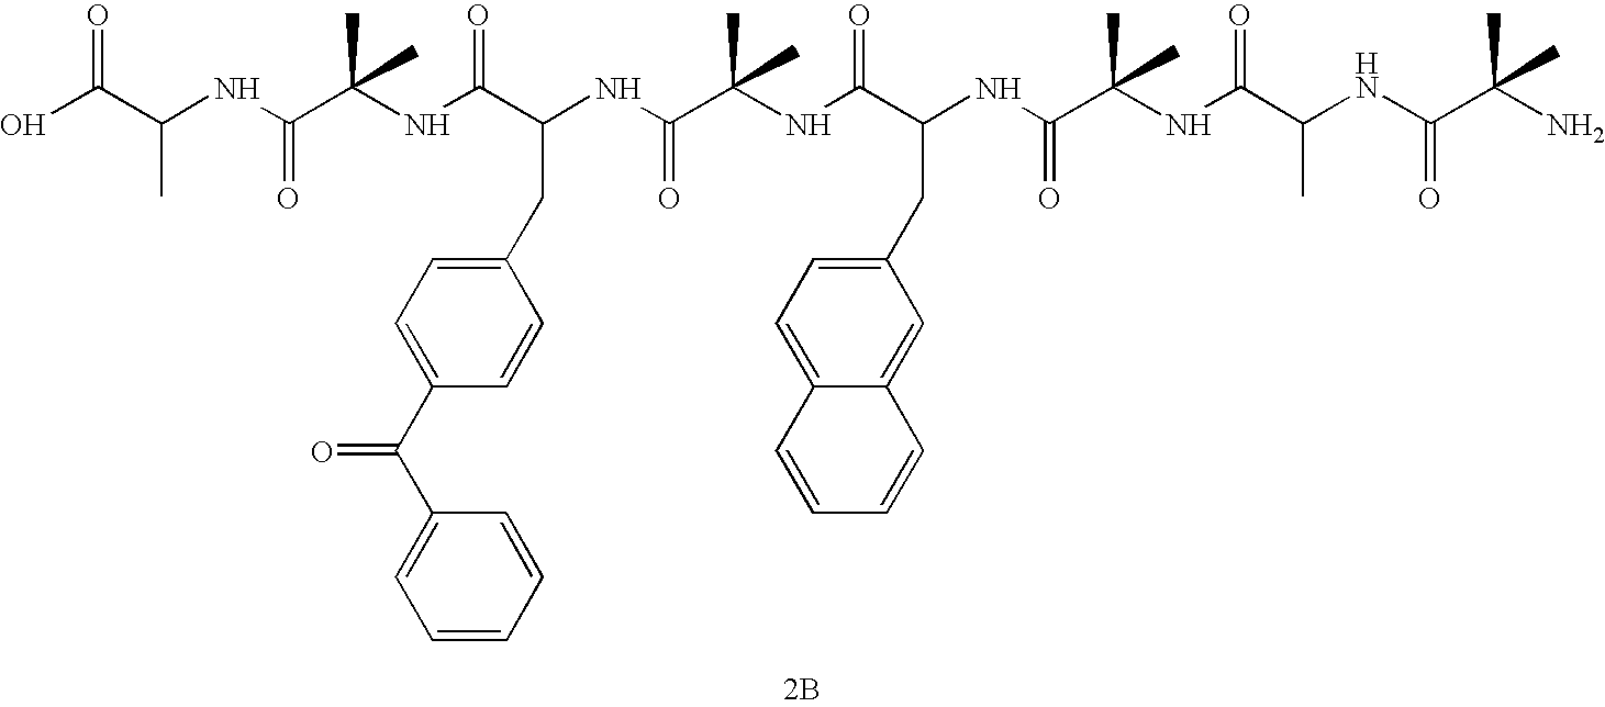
OC(C(NC(C(NC(C(NC(C(NC(C(NC(C(NC(C(NC(C(N)(C)C)=O)C)=O)(C)C)=O)CC1=CC=C2C(=C1)C=CC=C2)=O)(C)C)=O)CC1=CC=C(C(C2=CC=CC=C2)=O)C=C1)=O)(C)C)=O)C)=O.[2B]
